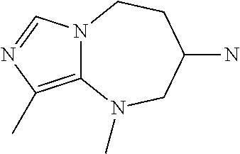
C12=C(C)N=CN1CCC(N)CN2C
